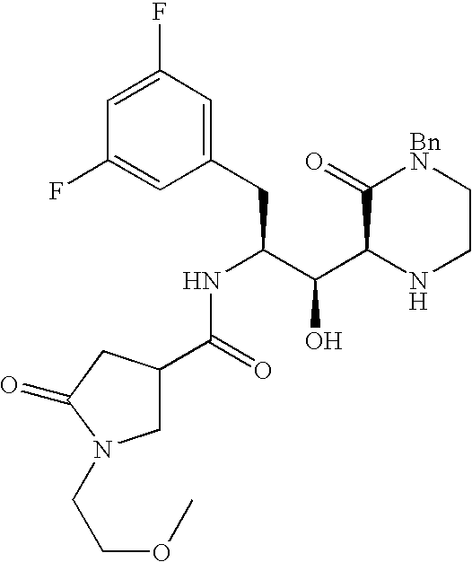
C1C(C(NC(CC2=CC(F)=CC(F)=C2)C(C2NCC[BnN]C2=O)O)=O)CC(=O)N1CCOC
